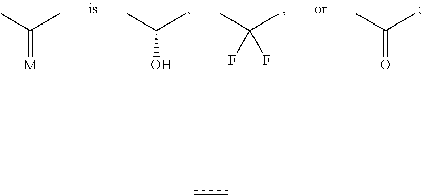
C(O)(C)C.C(F)(C)(C)F.C(C)(C)=O.C(=[M])(C)C.cc
